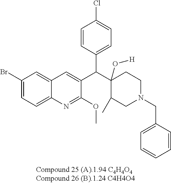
C1(Br)=CC=C2C(=C1)C=C(C(C1(O[H])C(C)CN(CC3=CC=CC=C3)CC1)C1=CC=C(Cl)C=C1)C(OC)=N2
